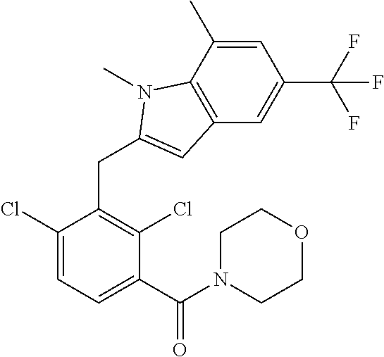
N1(C)C(CC2=C(Cl)C(C(N3CCOCC3)=O)=CC=C2Cl)=CC2=C1C(C)=CC(C(F)(F)F)=C2
